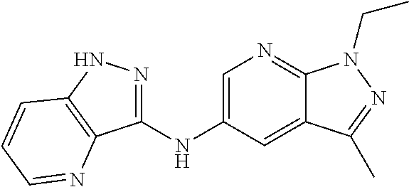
C1(NC2=CN=C3C(=C2)C(C)=NN3CC)=NNC2=C1N=CC=C2
